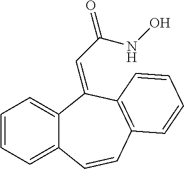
C1=CC=C2C(=C1)C(=CC(=O)NO)C1=C(C=C2)C=CC=C1
